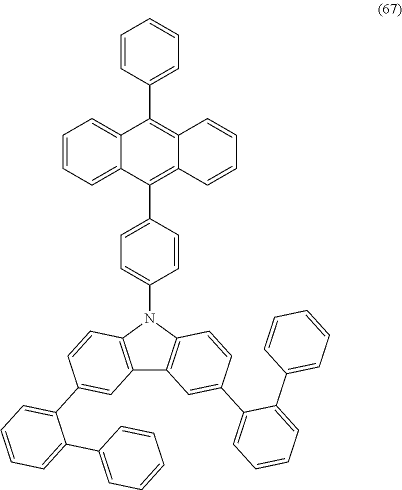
C1=CC=C2C(=C1)C(C1=CC=CC=C1)=C1C(=C2C2=CC=C(N3C4=C(C5=C3C=CC(C3=CC=CC=C3C3=CC=CC=C3)=C5)C=C(C3=CC=CC=C3C3=CC=CC=C3)C=C4)C=C2)C=CC=C1
